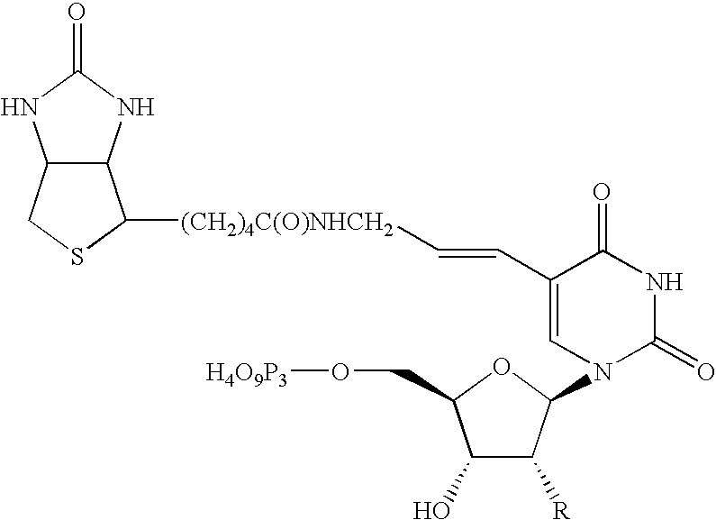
C1(O)C([R])C(N2C(=O)NC(=O)C(C=C[(CH2)4C(O)NHCH2]C3C4C(NC(=O)N4)CS3)=C2)OC1CO[H4O9P3]
